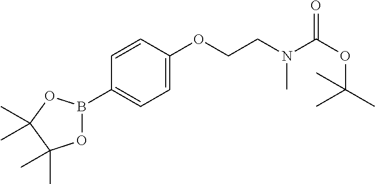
O1B(C2=CC=C(OCCN(C(=O)OC(C)(C)C)C)C=C2)OC(C)(C)C1(C)C
